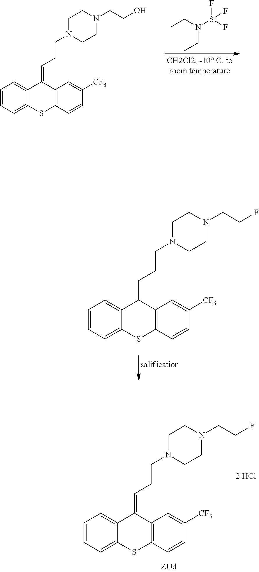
C1=CC=C2C(=C1)C(=CCCN1CCN(CCF)CC1)C1=C(S2)C=CC([CF3])=C1.C1=CC=C2C(=C1)C(=CCCN1CCN(CCF)CC1)C1=C(S2)C=CC([CF3])=C1.CCN(CC)S(F)(F)F.C1=CC=C2C(=C1)C(=CCCN1CCN(CCO)CC1)C1=C(S2)C=CC([CF3])=C1
